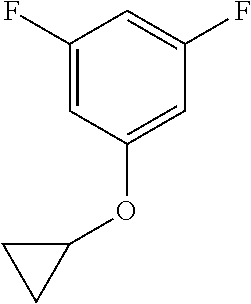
C1(F)=CC(OC2CC2)=CC(F)=C1
